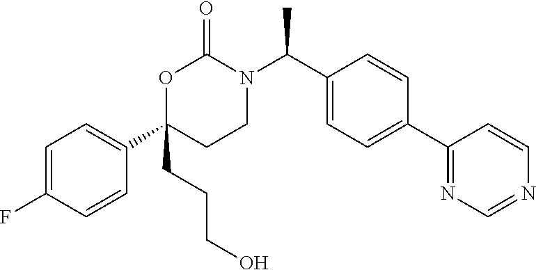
C1=C(F)C=CC(C2(CCCO)CCN(C(C3=CC=C(C4=NC=NC=C4)C=C3)C)C(=O)O2)=C1
